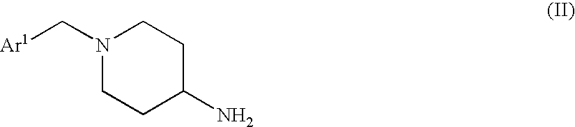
N1(C[Ar1])CCC(N)CC1
